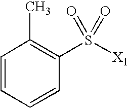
C1=CC=CC(S([X1])(=O)=O)=C1C
